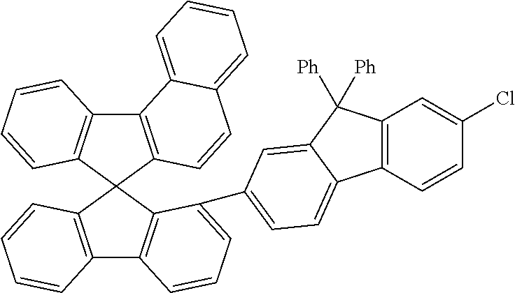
C12=C(C3(C4=C1C=CC=C4)C1=C(C4=C3C(C3=CC=C5C6=C(C=C(Cl)C=C6)C([Ph])([Ph])C5=C3)=CC=C4)C=CC=C1)C=CC1=CC=CC=C21
